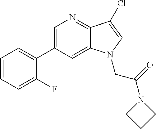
C1(C2=CN=C3C(=C2)N(CC(=O)N2CCC2)C=C3Cl)=CC=CC=C1F
